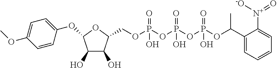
O(P(=O)(O)OP(=O)(O)OP(=O)(O)OCC1C(O)C(O)C(OC2=CC=C(OC)C=C2)O1)C(C)C1=CC=CC=C1[N+](=O)[-O]
